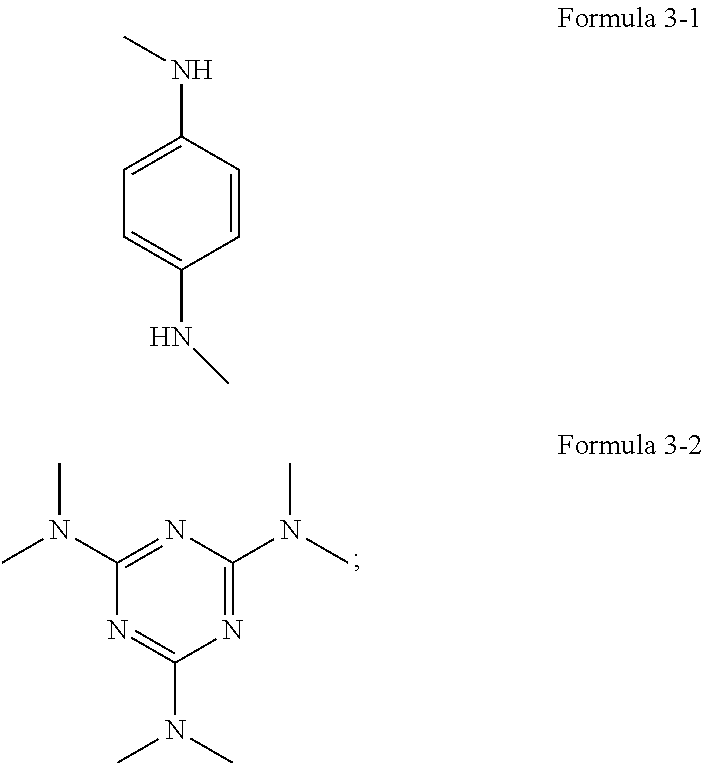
C1(N(C)C)=NC(N(C)C)=NC(N(C)C)=N1.C1=C(NC)C=CC(NC)=C1
